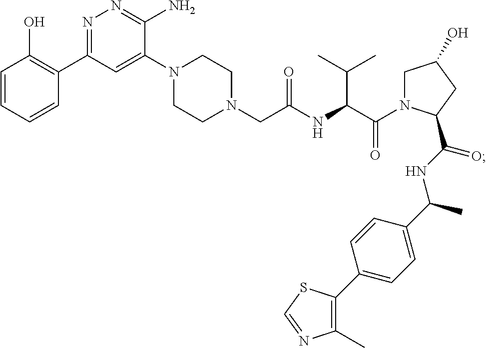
C1=CC=CC(C2=NN=C(N)C(N3CCN(CC(NC(C(N4CC(O)CC4C(NC(C4=CC=C(C5=C(C)N=CS5)C=C4)C)=O)=O)C(C)C)=O)CC3)=C2)=C1O
